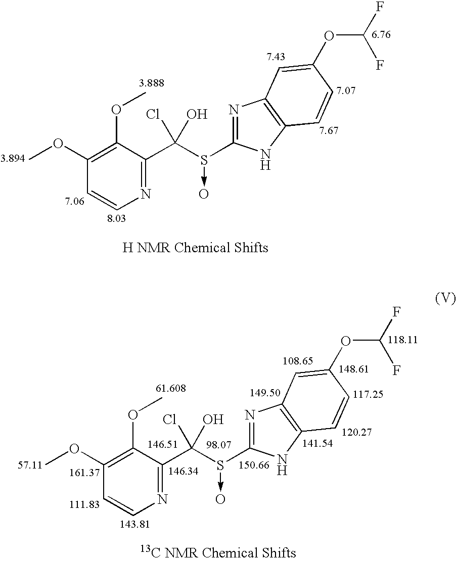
COC1=C(OC)C(C(S(->O)C2=NC3=C(N2)C=CC(OC(F)F)=C3)(Cl)O)=NC=C1.COC1=C(OC)C(C(S(->O)C2=NC3=C(N2)C=CC(OC(F)F)=C3)(Cl)O)=NC=C1
